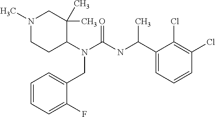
N1(C)CCC(N(C(=O)NC(C2=CC=CC(Cl)=C2Cl)C)CC2=CC=CC=C2F)C(C)(C)C1
